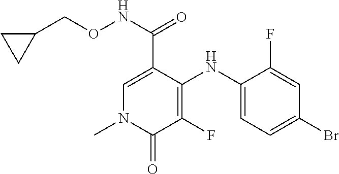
C1=C(C(NOCC2CC2)=O)C(NC2=CC=C(Br)C=C2F)=C(F)C(=O)N1C
